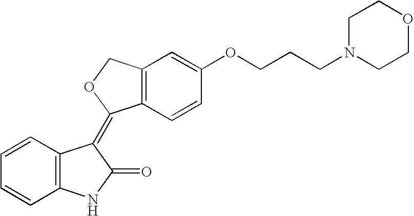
C1=CC=CC2=C1C(=C1C3=C(C=C(OCCCN4CCOCC4)C=C3)CO1)C(=O)N2
